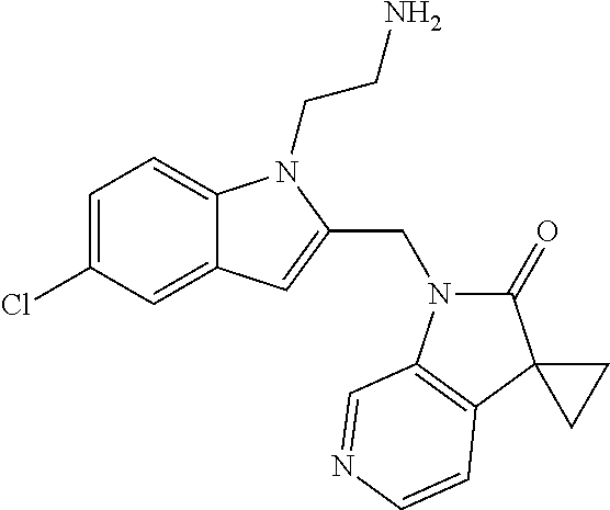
C1=C(Cl)C=C2C(=C1)N(CCN)C(CN1C(=O)C3(C4=C1C=NC=C4)CC3)=C2
